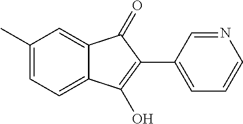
C1(C)=CC=C2C(=C1)C(=O)C(C1=CC=CN=C1)=C2O
